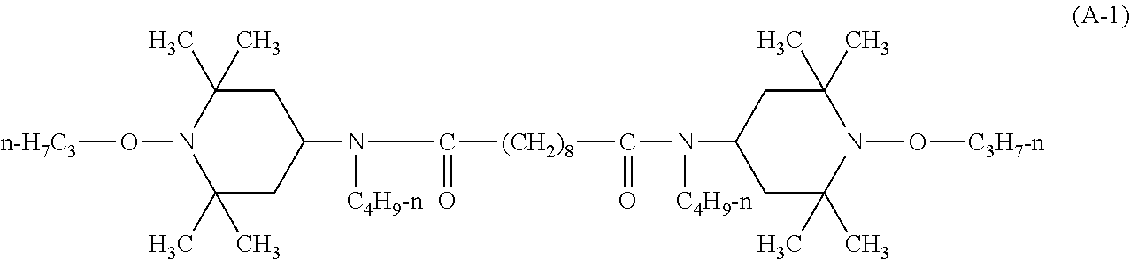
C(N([C4H9-n])C1CC(C)(C)N(O[n-H7C3])C(C)(C)C1)(=O)[(CH2)8]C(=O)N([C4H9-n])C1CC(C)(C)N(O[C3H7-n])C(C)(C)C1
